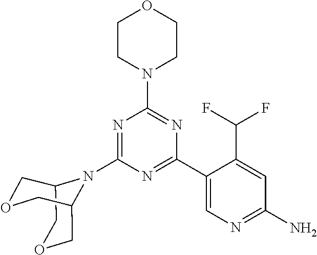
N1=C(N2C3COCC2COC3)N=C(C2=CN=C(N)C=C2C(F)F)N=C1N1CCOCC1
